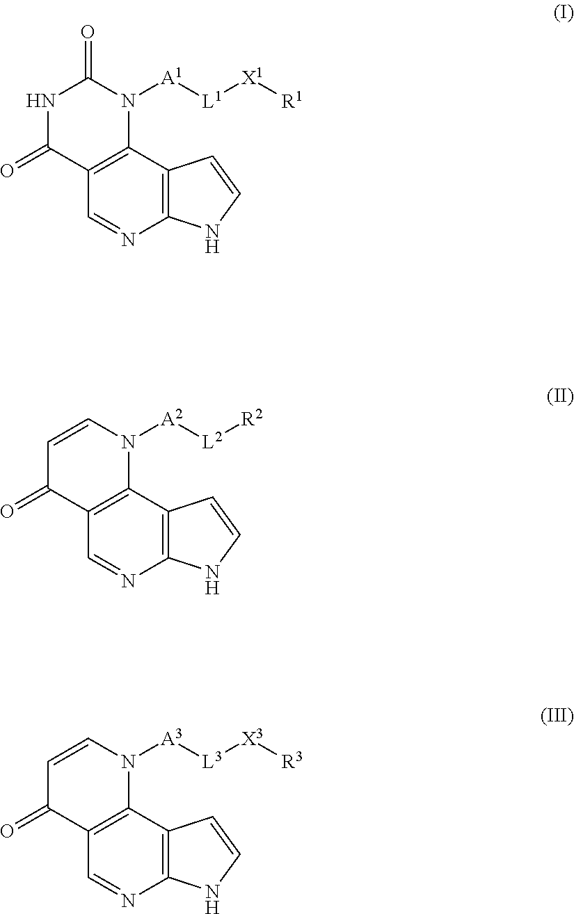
N1C(=O)C2=C(N([A1][L1][X1][R1])C1=O)C1=C(N=C2)NC=C1.C1=CN([A2][L2][R2])C2=C(C1=O)C=NC1=C2C=CN1.C1=CN([A3][L3][X3][R3])C2=C(C1=O)C=NC1=C2C=CN1
